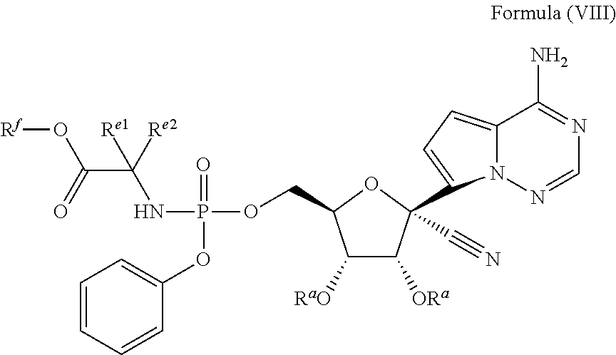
[ORa]C1C([RaO])C(COP(NC(C(=O)O[Rf])([Re2])[Re1])(=O)OC2=CC=CC=C2)OC1(C#N)C1=CC=C2N1N=CN=C2N
